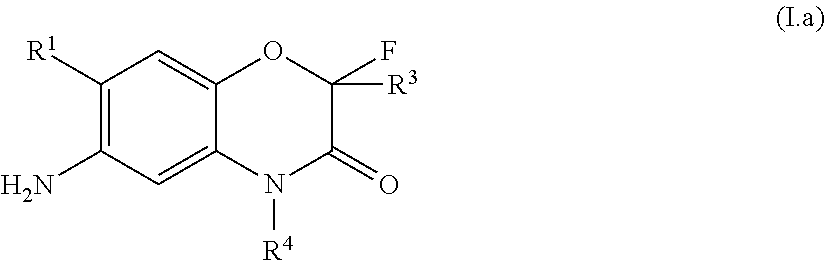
C1([R1])=C(N)C=C2C(=C1)OC(F)([R3])C(=O)N2[R4]
